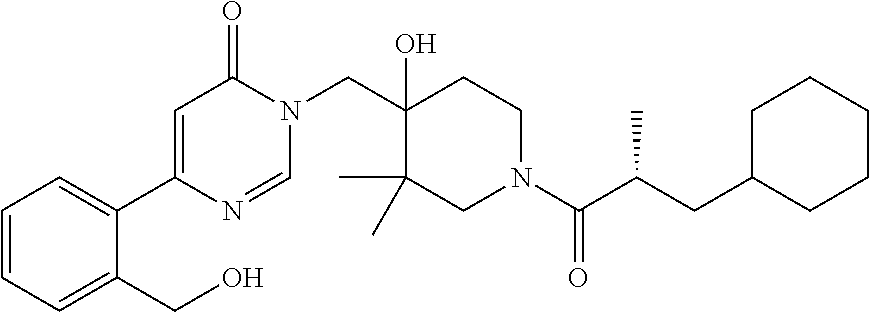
C1(C2=CC(=O)N(CC3(O)C(C)(C)CN(C(C(CC4CCCCC4)C)=O)CC3)C=N2)=CC=CC=C1CO
